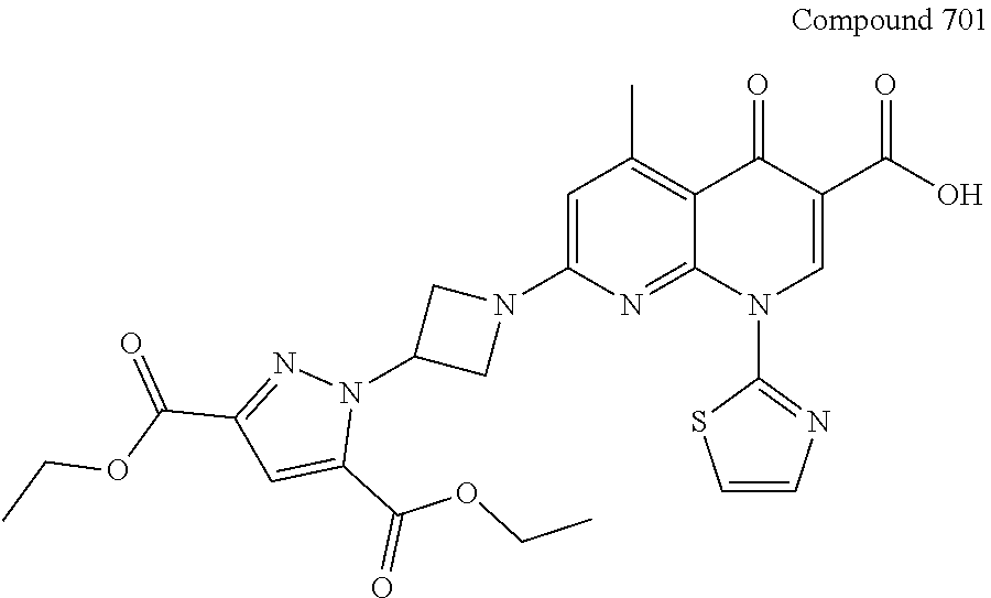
C1=C(N2CC(N3N=C(C(OCC)=O)C=C3C(OCC)=O)C2)N=C2C(=C1C)C(=O)C(C(O)=O)=CN2C1=NC=CS1
